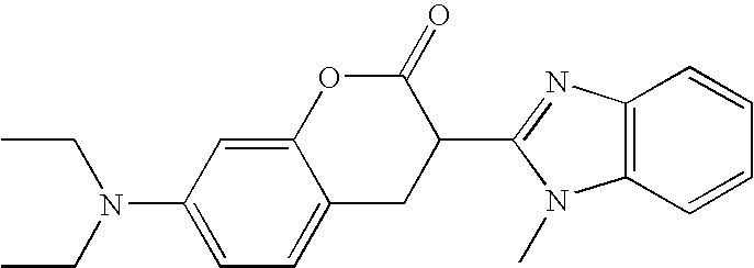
C12=CC(N(CC)CC)=CC=C1CC(C1=NC3=C(N1C)C=CC=C3)C(=O)O2
